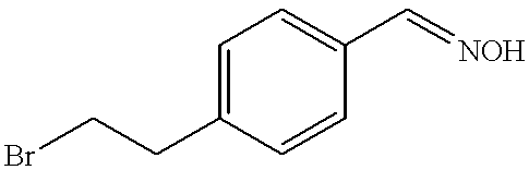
C1=C(CCBr)C=CC(C=[NOH])=C1
